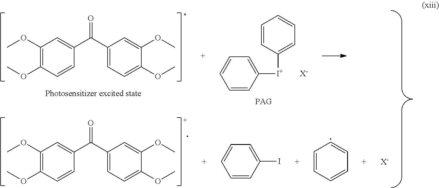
C1(OC)=C(OC)C=CC(C(C2=CC=C(OC)C(OC)=C2)=O)=C1.C1=CC([I+]C2=CC=CC=C2)=CC=C1.[X-].C1(OC)=C(OC)C=CC(C(C2=CC=C(OC)C(OC)=C2)=O)=C1.C1=CC(I)=CC=C1.C1=CC=CC=C1.[X-]
